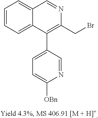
C1=CC=C2C(=C1)C=NC(CBr)=C2C1=CC=C([OBn])N=C1
